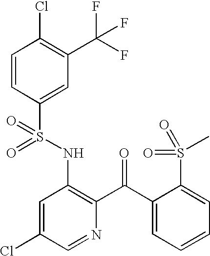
C1=CC(S(NC2=C(C(C3=CC=CC=C3S(C)(=O)=O)=O)N=CC(Cl)=C2)(=O)=O)=CC(C(F)(F)F)=C1Cl
